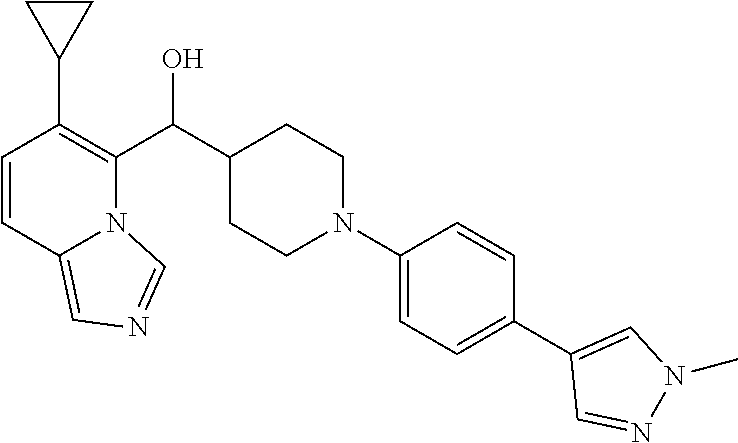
C1=CC2=CN=CN2C(C(C2CCN(C3=CC=C(C4=CN(C)N=C4)C=C3)CC2)O)=C1C1CC1
